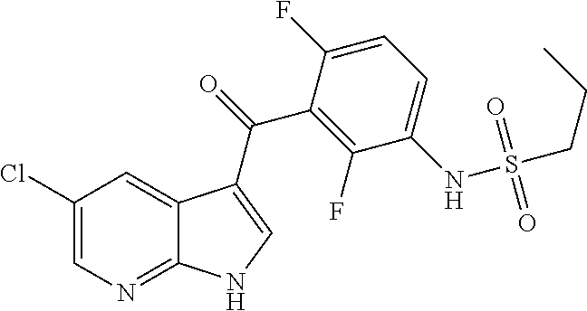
C1(Cl)=CN=C2C(=C1)C(C(=O)C1=C(F)C(NS(CCC)(=O)=O)=CC=C1F)=CN2
